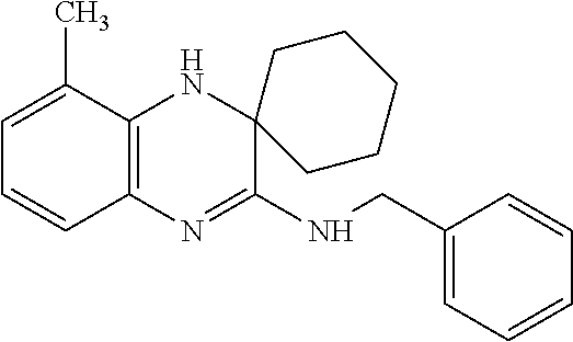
C1=C(C)C2=C(C=C1)N=C(NCC1=CC=CC=C1)C1(N2)CCCCC1
